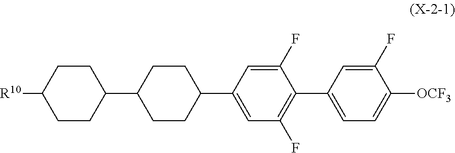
C1CC(C2CCC(C3=CC(F)=C(C4=CC=C([OCF3])C(F)=C4)C(F)=C3)CC2)CCC1[R10]
